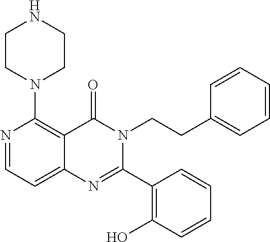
N1=CC=C2C(=C1N1CCNCC1)C(=O)N(CCC1=CC=CC=C1)C(C1=C(O)C=CC=C1)=N2
